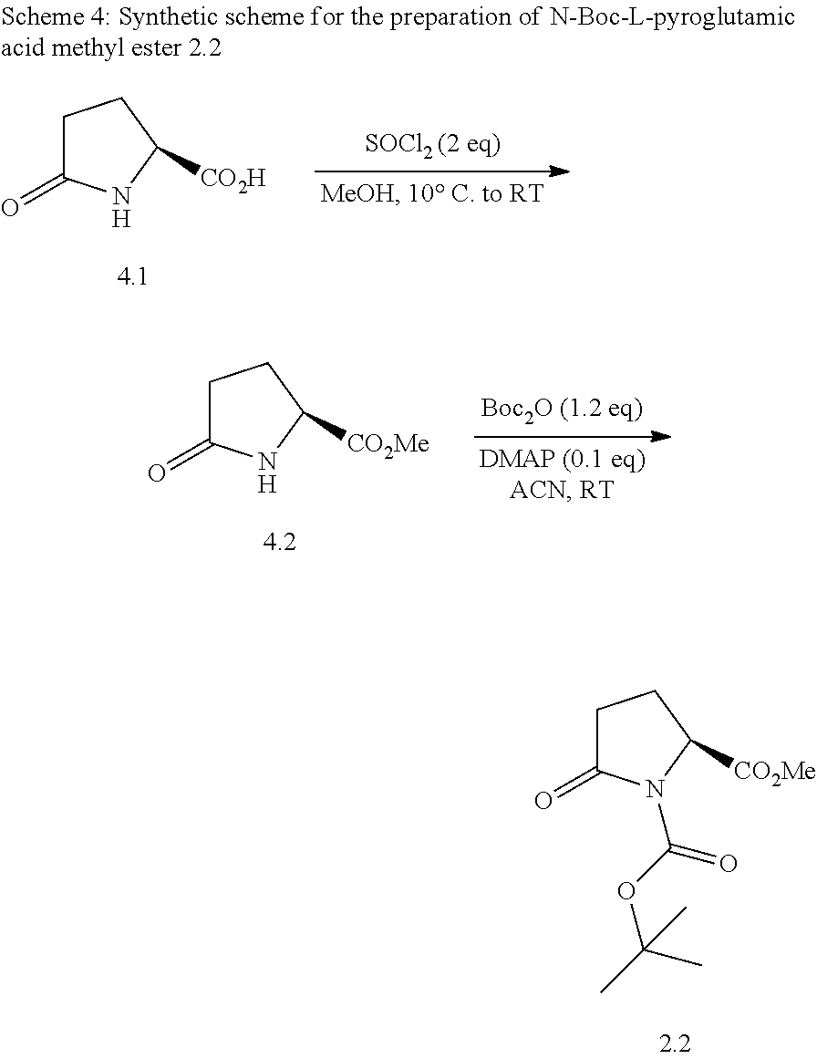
C1C(=O)N(C(OC(C)(C)C)=O)C([CO2Me])C1.C1C(=O)NC([CO2Me])C1.C1C(=O)NC([CO2H])C1
